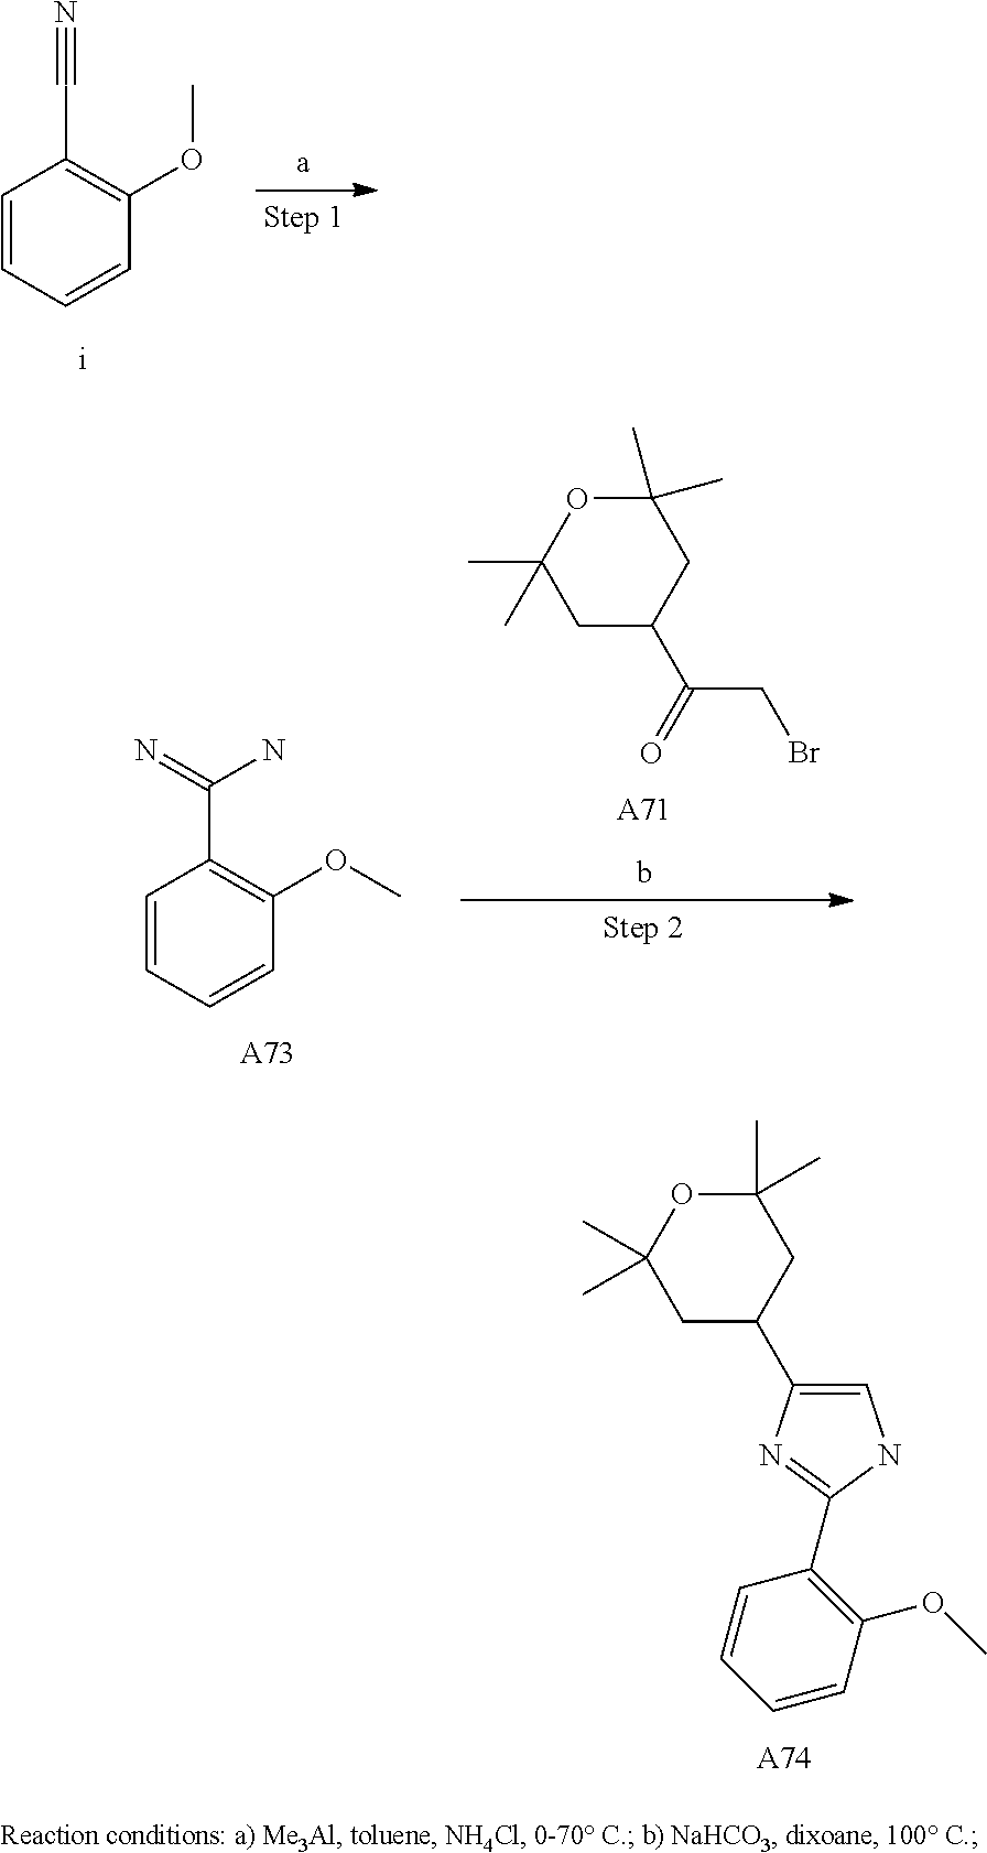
C1=CC=CC(OC)=C1C#N.C1=CC=CC(OC)=C1C(=N)N.[A73].C(CBr)(=O)C1CC(C)(C)OC(C)(C)C1.[A71].C1=C(C2CC(C)(C)OC(C)(C)C2)N=C(C2=C(OC)C=CC=C2)N1.[A74]
